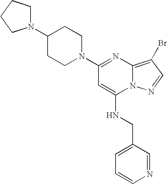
C1(N2CCC(N3CCCC3)CC2)=NC2=C(Br)C=NN2C(NCC2=CC=CN=C2)=C1
